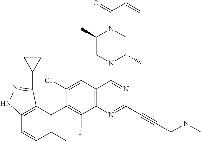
C12=C(C(C3=C(F)C4=C(C=C3Cl)C(N3C(C)CN(C(C=C)=O)C(C)C3)=NC(C#CCN(C)C)=N4)=C(C)C=C1)C(C1CC1)=NN2
